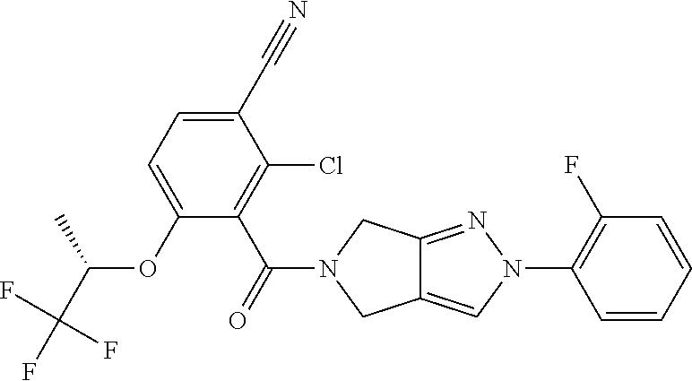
C1(C#N)=CC=C(OC(C(F)(F)F)C)C(C(=O)N2CC3=CN(C4=C(F)C=CC=C4)N=C3C2)=C1Cl
